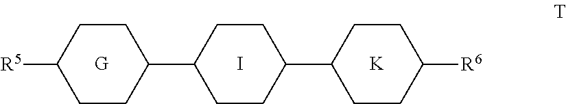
C1([R5])CCC(C2CCC(C3CCC([R6])CC3)CC2)CC1.[G].I.[K]
